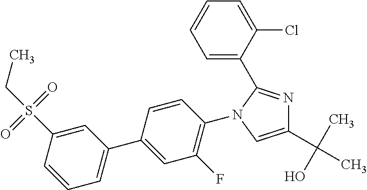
N1=C(C2=CC=CC=C2Cl)N(C2=C(F)C=C(C3=CC=CC(S(CC)(=O)=O)=C3)C=C2)C=C1C(O)(C)C
